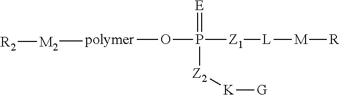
[polymer](OP([Z1][L][M][R])(=[E])[Z2][K][G])[M2][R2]
